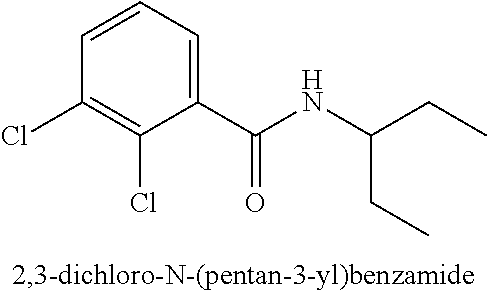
C1=CC(Cl)=C(Cl)C(C(NC(CC)CC)=O)=C1
